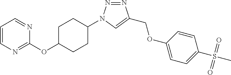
C1=CN=C(OC2CCC(N3N=NC(COC4=CC=C(S(C)(=O)=O)C=C4)=C3)CC2)N=C1
